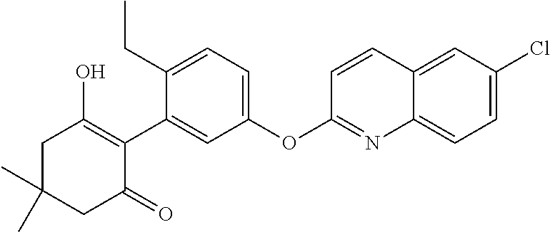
C1C(C)(C)CC(=O)C(C2=CC(OC3=NC4=CC=C(Cl)C=C4C=C3)=CC=C2CC)=C1O
